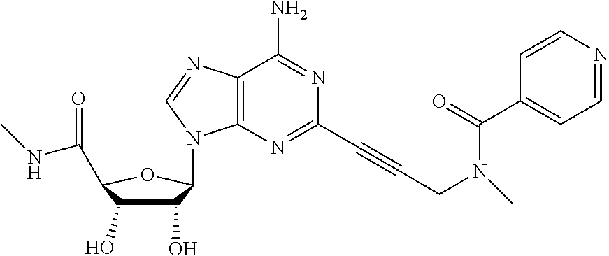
C1(O)C(O)C(C(NC)=O)OC1N1C2=C(C(N)=NC(C#CCN(C(C3=CC=NC=C3)=O)C)=N2)N=C1
